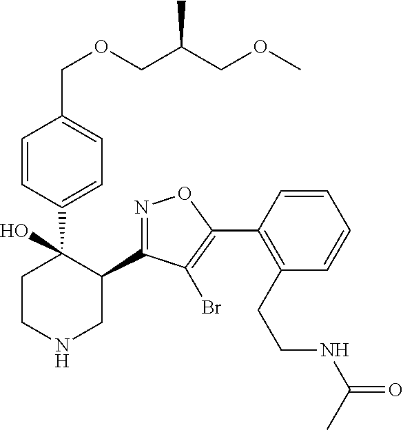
C1(C2=NOC(C3=C(CCNC(=O)C)C=CC=C3)=C2Br)C(C2=CC=C(COCC(COC)C)C=C2)(O)CCNC1
